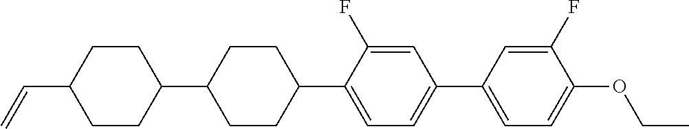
C1CC(C=C)CCC1C1CCC(C2=CC=C(C3=CC=C(OCC)C(F)=C3)C=C2F)CC1
